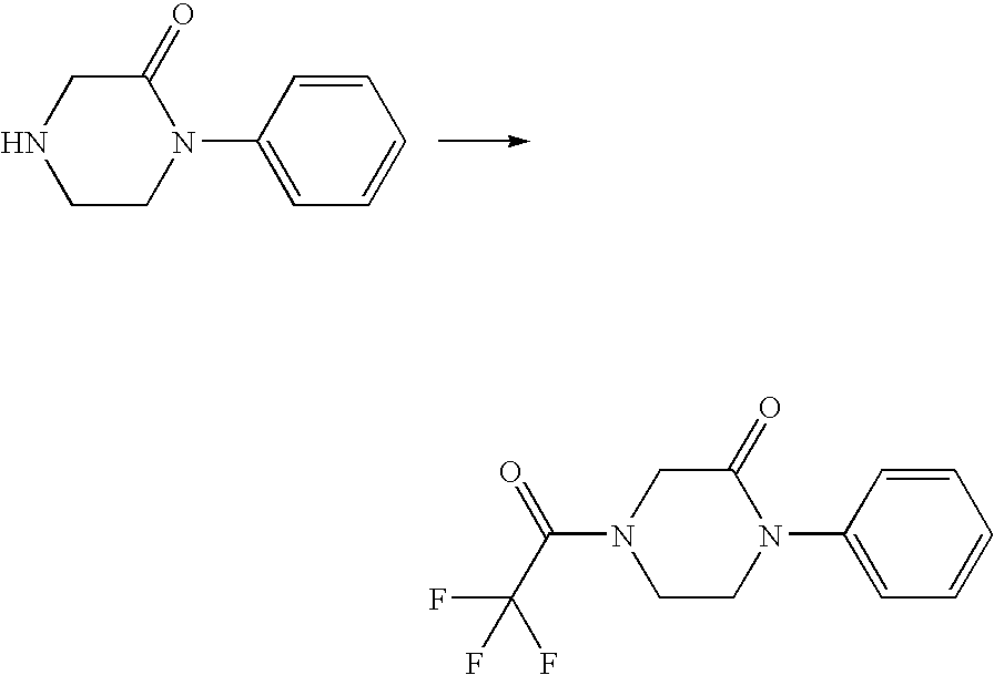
C1(=O)CNCCN1C1=CC=CC=C1.C1(=O)CN(C(C(F)(F)F)=O)CCN1C1=CC=CC=C1
